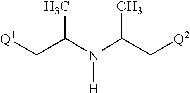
[Q1]CC(N(C(C[Q2])C)[H])C
